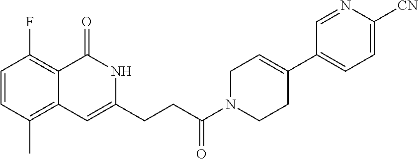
C1=CC(C)=C2C(=C1F)C(=O)NC(CCC(N1CCC(C3=CC=C([CN])N=C3)=CC1)=O)=C2
